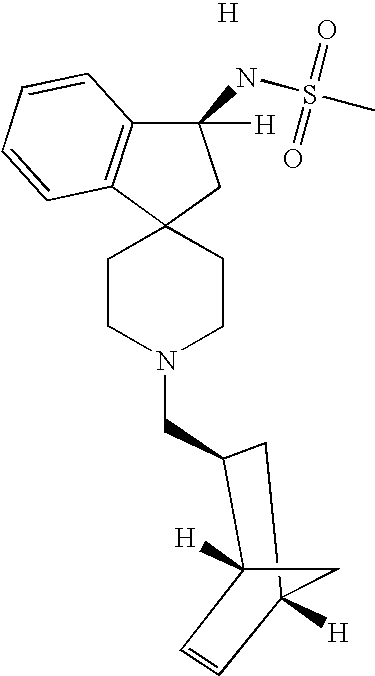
C12(CCN(CC3C4([H])C=CC([H])(C3)C4)CC1)CC(NS(C)(=O)=O)([H])C1=C2C=CC=C1.[H]
